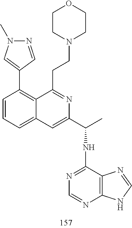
C1=CC=C2C(=C1C1=CN(C)N=C1)C(CCN1CCOCC1)=NC(C(C)NC1=NC=NC3=C1N=CN3)=C2
